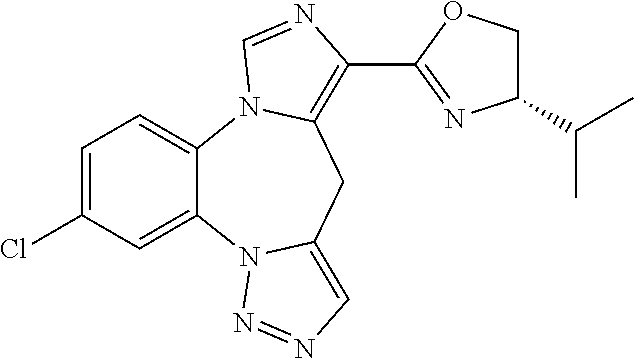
C1=C(Cl)C=C2C(=C1)N1C(=C(C3=NC(C(C)C)CO3)N=C1)CC1=CN=NN21
